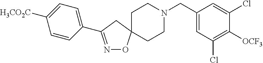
N1=C(C2=CC=C([H3CO2C])C=C2)CC2(O1)CCN(CC1=CC(Cl)=C([OCF3])C(Cl)=C1)CC2
